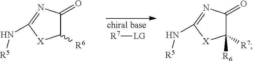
C1(=O)C([R6])[X]C(N[R5])=N1.C1(=O)C([R7])([R6])[X]C(N[R5])=N1.[R7][LG]
